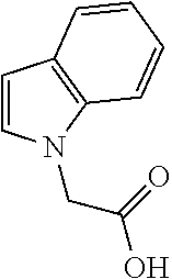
C1=CN(CC(O)=O)C2=C1C=CC=C2
